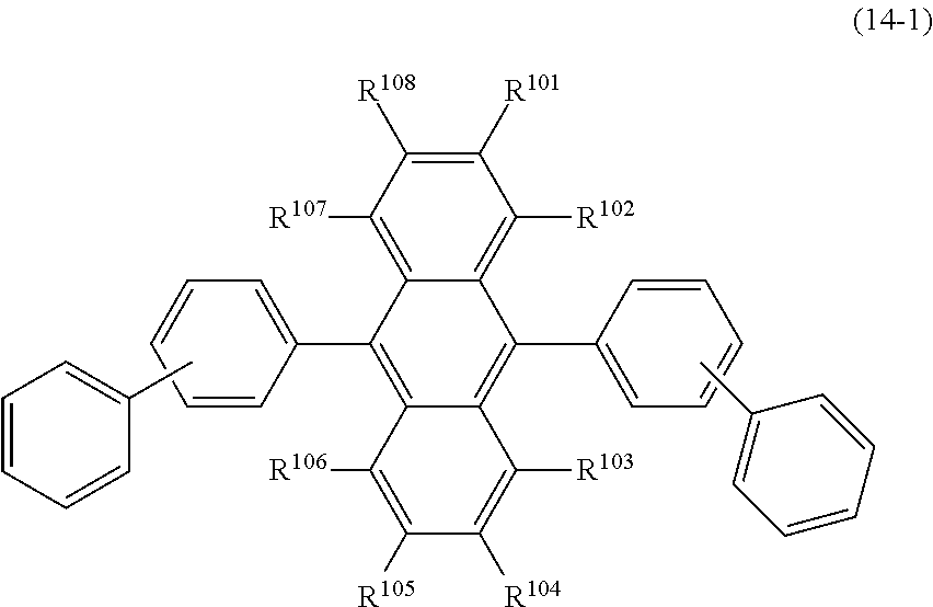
CC1=CC=CC=C1.C1([R102])=C2C(=C([R107])C([R108])=C1[R101])C(C1=CC=CC=C1)=C1C(=C2C2=CC=CC=C2)C([R103])=C([R104])C([R105])=C1[R106].CC1=CC=CC=C1
